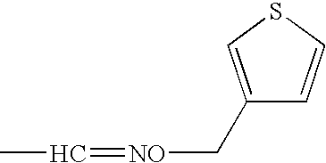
CC=[NO]CC1=CSC=C1
